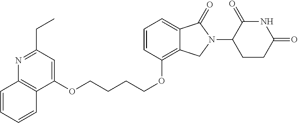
O(CCCCOC1=C2C(=CC=C1)C(=O)N(C1C(=O)NC(=O)CC1)C2)C1=CC(CC)=NC2=C1C=CC=C2
